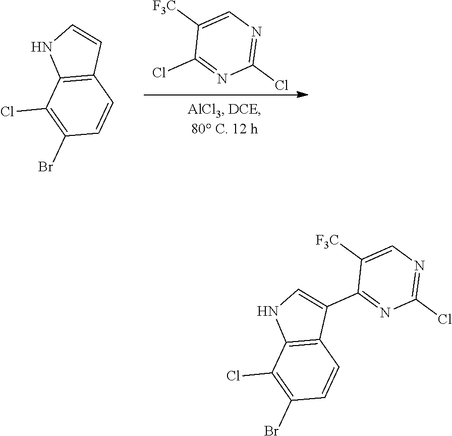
C1(Cl)=C(Br)C=CC2=C1NC=C2.C1(Cl)=NC=C([F3C])C(Cl)=N1.C1(Cl)=C(Br)C=CC2=C1NC=C2C1=NC(Cl)=NC=C1[F3C]
